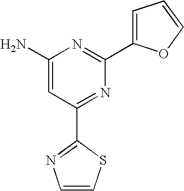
C1(N)=CC(C2=NC=CS2)=NC(C2=CC=CO2)=N1
